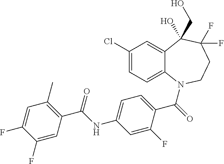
C12=CC(Cl)=CC=C1N(C(=O)C1=CC=C(NC(C3=C(C)C=C(F)C(F)=C3)=O)C=C1F)CCC(F)(F)C2(CO)O
